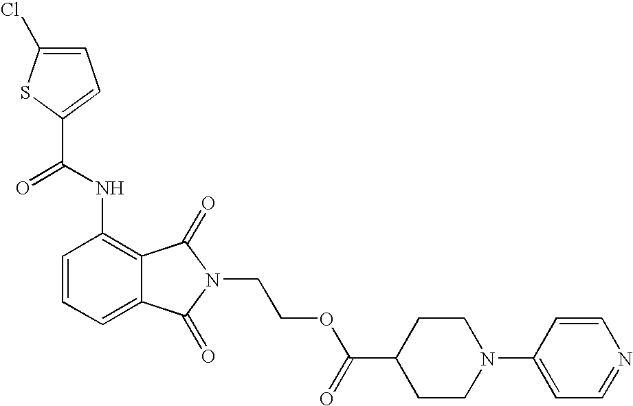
C1=C(Cl)SC(C(NC2=C3C(=CC=C2)C(=O)N(CCOC(C2CCN(C4=CC=NC=C4)CC2)=O)C3=O)=O)=C1
